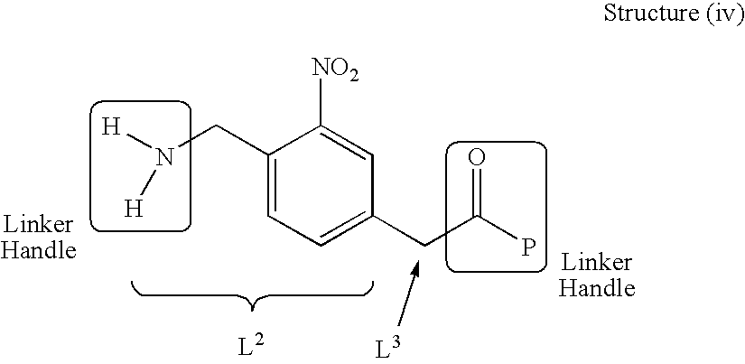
[H]N(CC1=CC=C(CC(P)=O)C=C1[NO2])[H]
